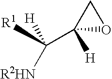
[R1]C(C1([H])OC1)([H])[R2HN]
